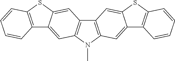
N1(C)C2=C(C3=C1C=C1C(=C3)SC3=C1C=CC=C3)C=C1C(=C2)C2=C(S1)C=CC=C2
